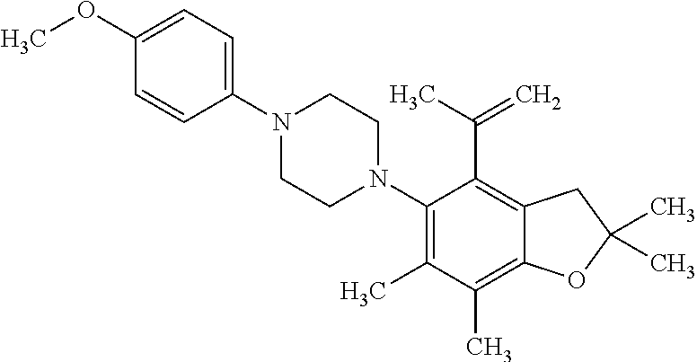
C1(OC)=CC=C(N2CCN(C3=C(C)C(C)=C4C(=C3C(C)=C)CC(C)(C)O4)CC2)C=C1
